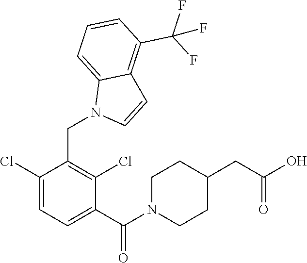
C1(CN2C=CC3=C(C(F)(F)F)C=CC=C23)=C(Cl)C(C(N2CCC(CC(O)=O)CC2)=O)=CC=C1Cl
